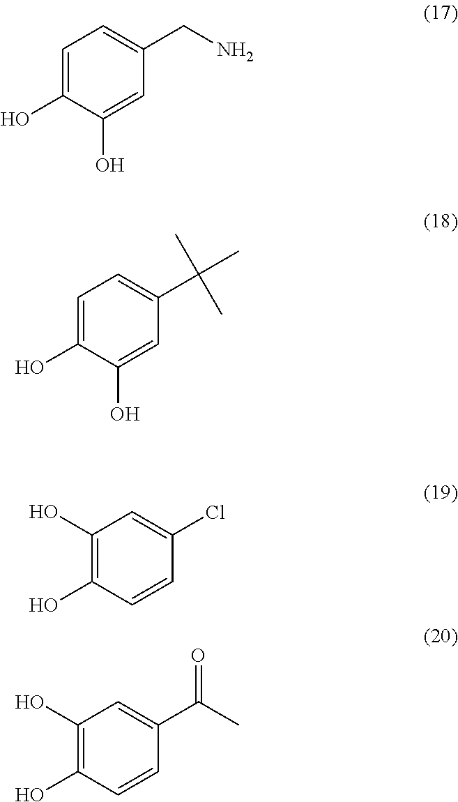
C1=C(O)C(O)=CC(CN)=C1.C1=C(O)C(O)=CC(C(C)(C)C)=C1.C1(O)=C(O)C=CC(Cl)=C1.C1(O)=C(O)C=CC(C(C)=O)=C1
